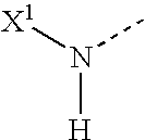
N([H])([X1])C
